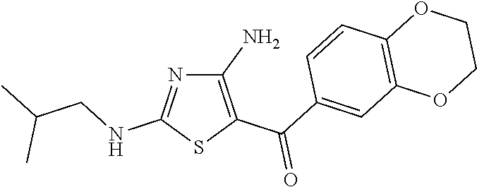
C1(N)=C(C(C2=CC3=C(C=C2)OCCO3)=O)SC(NCC(C)C)=N1
